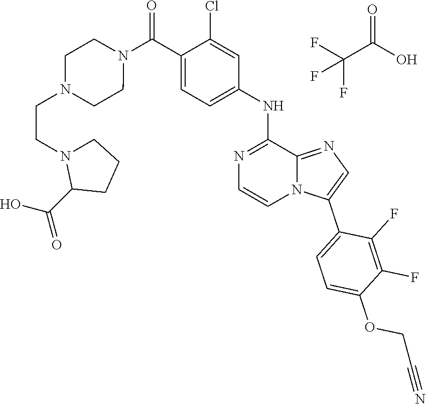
N1=C2C(NC3=CC=C(C(N4CCN(CCN5CCCC5C(O)=O)CC4)=O)C(Cl)=C3)=NC=CN2C(C2=CC=C(OCC#N)C(F)=C2F)=C1.C(C(O)=O)(F)(F)F
